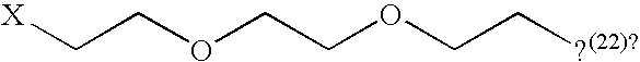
C(COCCOCC[?(22)?])[X]
